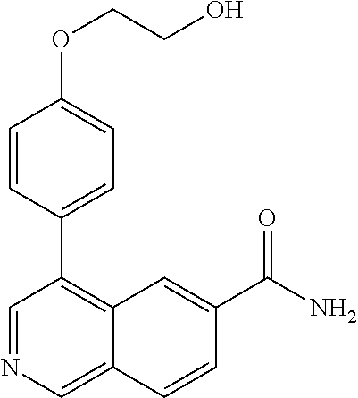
C1=CC(C2=C3C(=CN=C2)C=CC(C(N)=O)=C3)=CC=C1OCCO
